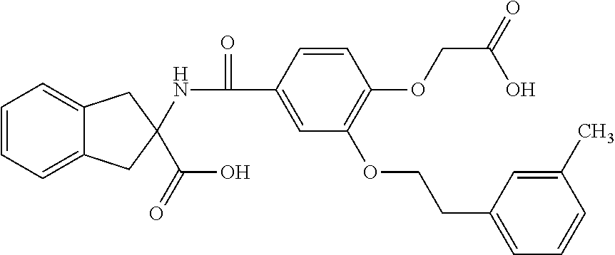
C12=CC=CC=C1CC(C(O)=O)(NC(=O)C1=CC(OCCC3=CC=CC(C)=C3)=C(OCC(=O)O)C=C1)C2
